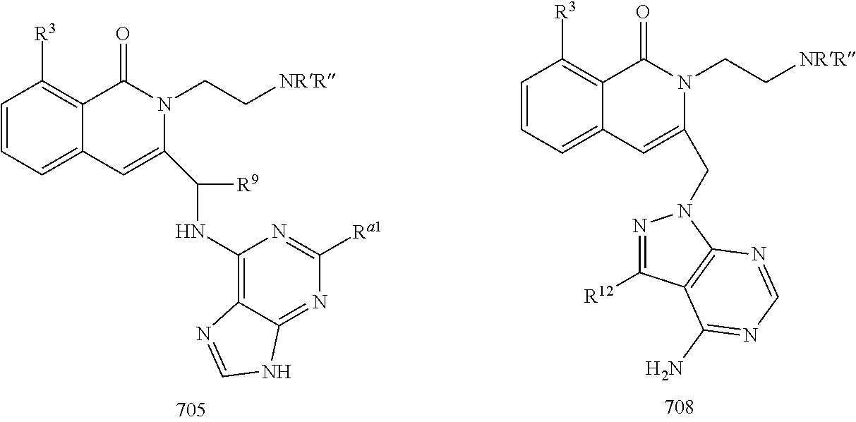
C1=CC=C2C(=C1[R3])C(=O)N(CC[NRR])C(CN1N=C([R12])C3=C1N=CN=C3N)=C2.C1=CC=C2C(=C1[R3])C(=O)N(CC[NRR])C(C([R9])NC1=C3C(=NC([Ra1])=N1)NC=N3)=C2
